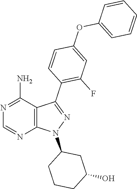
N1(C2CCCC(O)C2)N=C(C2=C(F)C=C(OC3=CC=CC=C3)C=C2)C2=C1N=CN=C2N
